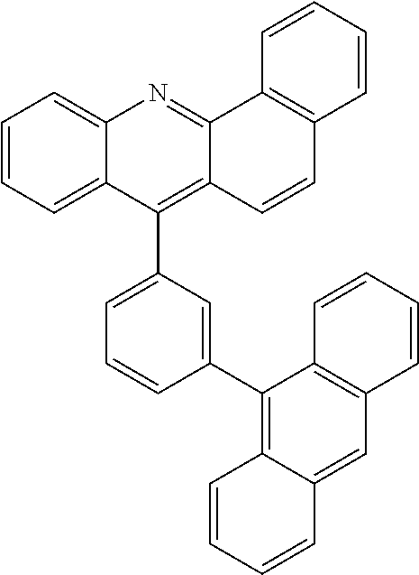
C1=CC=C2C(=C1)N=C1C(=C2C2=CC=CC(C3=C4C(=CC5=C3C=CC=C5)C=CC=C4)=C2)C=CC2=C1C=CC=C2
